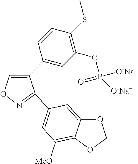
C1(C2=CC(OP([O-Na+])(=O)[O-Na+])=C(SC)C=C2)=CON=C1C1=CC([MeO])=C2C(=C1)OCO2
